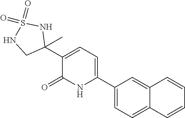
C1(C2=CC=C(C3(C)NS(=O)(=O)NC3)C(=O)N2)=CC=C2C(=C1)C=CC=C2
